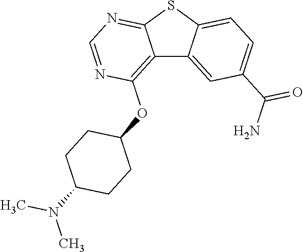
C12=C(OC3CCC(N(C)C)CC3)N=CN=C1SC1=CC=C(C(N)=O)C=C21
